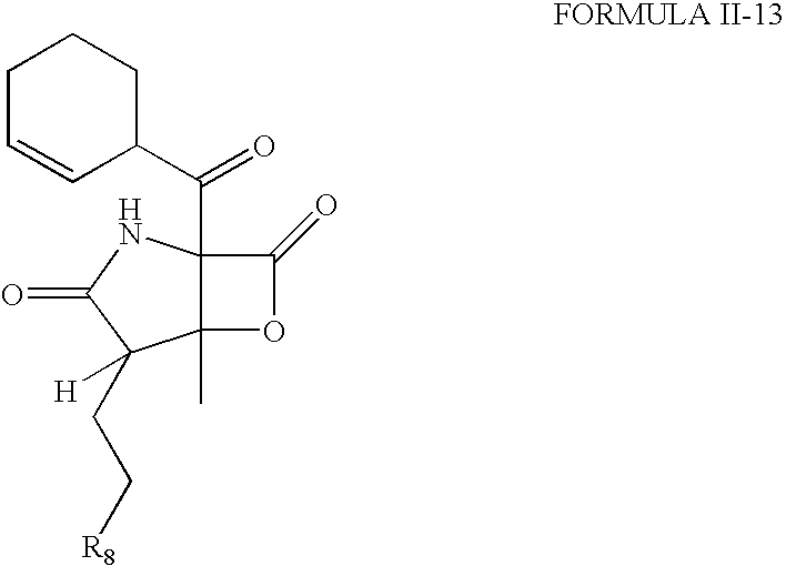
C12(C)C(C(C3CCCC=C3)=O)(NC(=O)C1(CC[R8])[H])C(=O)O2
